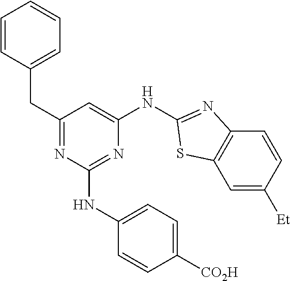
C1=C([Et])C=CC2=C1SC(NC1=CC(CC3=CC=CC=C3)=NC(NC3=CC=C([CO2H])C=C3)=N1)=N2
